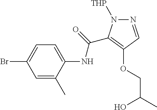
N1=CC(OCC(C)O)=C(C(=O)NC2=CC=C(Br)C=C2C)N1[THP]
